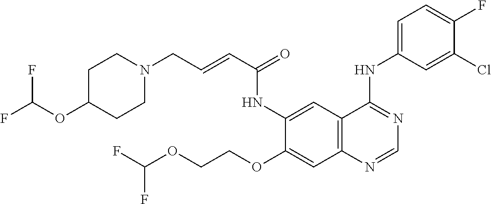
FC(OCCOC1=CC2=C(C=C1NC(C=CCN1CCC(OC(F)F)CC1)=O)C(NC1=CC=C(F)C(Cl)=C1)=NC=N2)F
